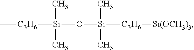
[C3H6]([Si](O[Si]([C3H6][Si(OCH3)3])(C)C)(C)C)C
